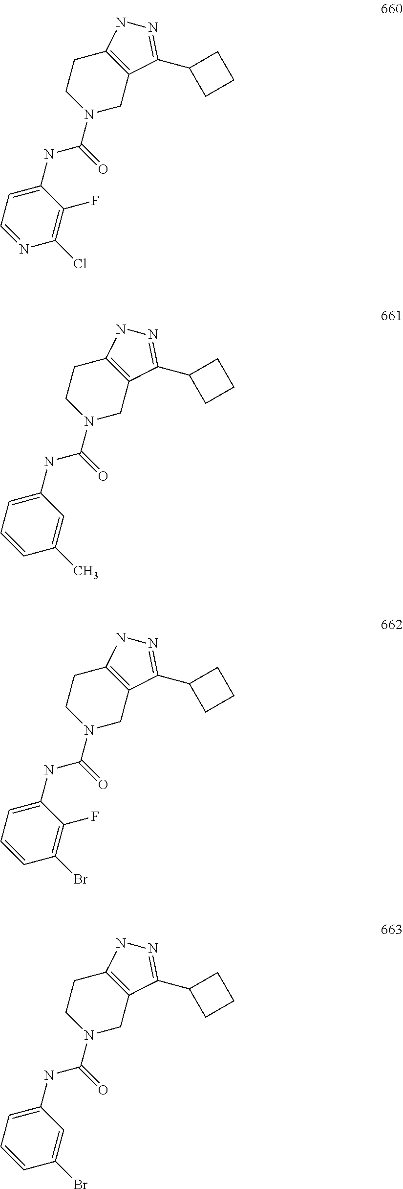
N1(C(NC2=CC=NC(Cl)=C2F)=O)CC2=C(CC1)NN=C2C1CCC1.N1(C(NC2=CC=CC(C)=C2)=O)CC2=C(CC1)NN=C2C1CCC1.N1(C(NC2=CC=CC(Br)=C2F)=O)CC2=C(CC1)NN=C2C1CCC1.N1(C(NC2=CC=CC(Br)=C2)=O)CC2=C(CC1)NN=C2C1CCC1
